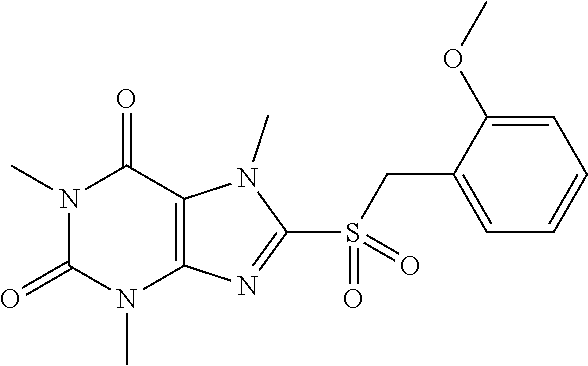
N1(C)C(=O)N(C)C2=C(C1=O)N(C)C(S(=O)(CC1=CC=CC=C1OC)=O)=N2
